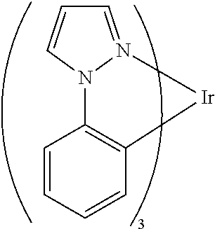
C1=N2N(C=C1)C1=C(C=CC=C1)[Ir]2
